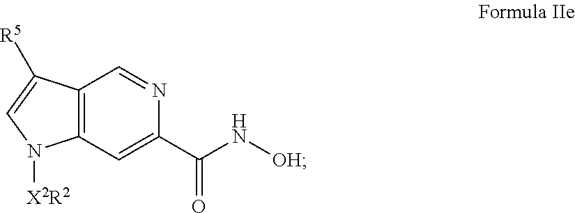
C12=C(C=C(C(N[OH])=O)N=C1)N([X2R2])C=C2[R5]
